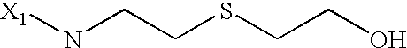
[X1]NCCSCCO
